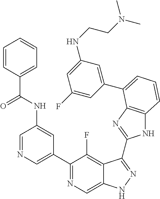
C1=NC=C(C2=NC=C3C(=C2F)C(C2=NC4=C(N2)C=CC=C4C2=CC(NCCN(C)C)=CC(F)=C2)=NN3)C=C1NC(C1=CC=CC=C1)=O
